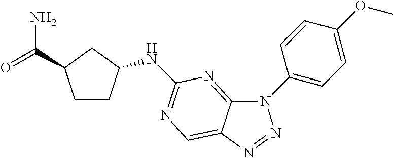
C12=NC(NC3CCC(C(=O)N)C3)=NC=C1N=NN2C1=CC=C(OC)C=C1
